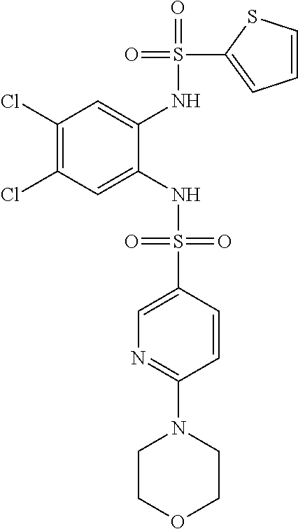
C1(Cl)=C(Cl)C=C(NS(=O)(=O)C2=CN=C(N3CCOCC3)C=C2)C(NS(=O)(C2=CC=CS2)=O)=C1
